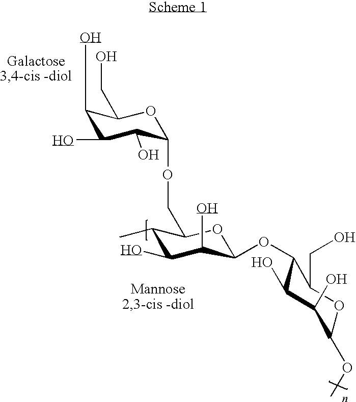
C1(O)C(O)C(O)C(OCC2C(C)C(O)C(O)C(OC3C(O)C(O)C(OC)OC3CO)O2)OC1CO
